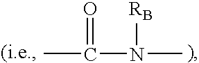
CC(N(C)[RB])=O
